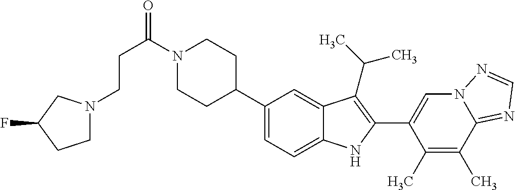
C(CC(=O)N1CCC(C2=CC=C3C(=C2)C(C(C)C)=C(C2=CN4C(=NC=N4)C(C)=C2C)N3)CC1)N1CCC(F)C1
